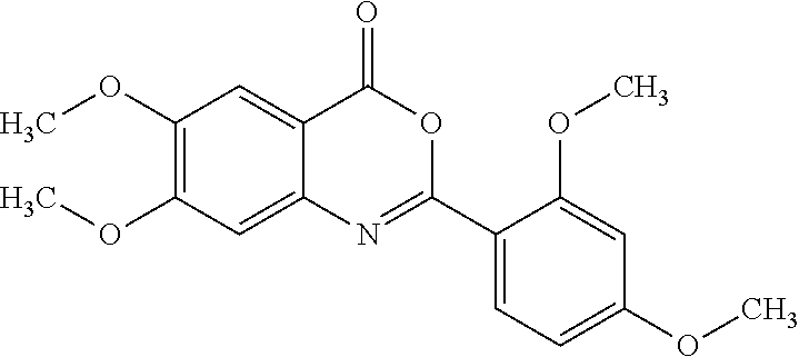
C1(OC)=C(OC)C=C2C(=C1)C(=O)OC(C1=CC=C(OC)C=C1OC)=N2
